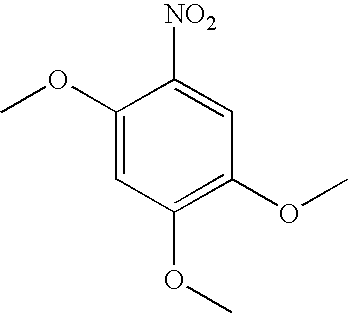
C1(OC)=CC(OC)=C(OC)C=C1[NO2]
